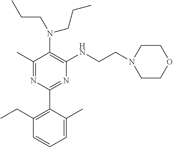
C1(C)=NC(C2=C(CC)C=CC=C2C)=NC(NCCN2CCOCC2)=C1N(CCC)CCC
